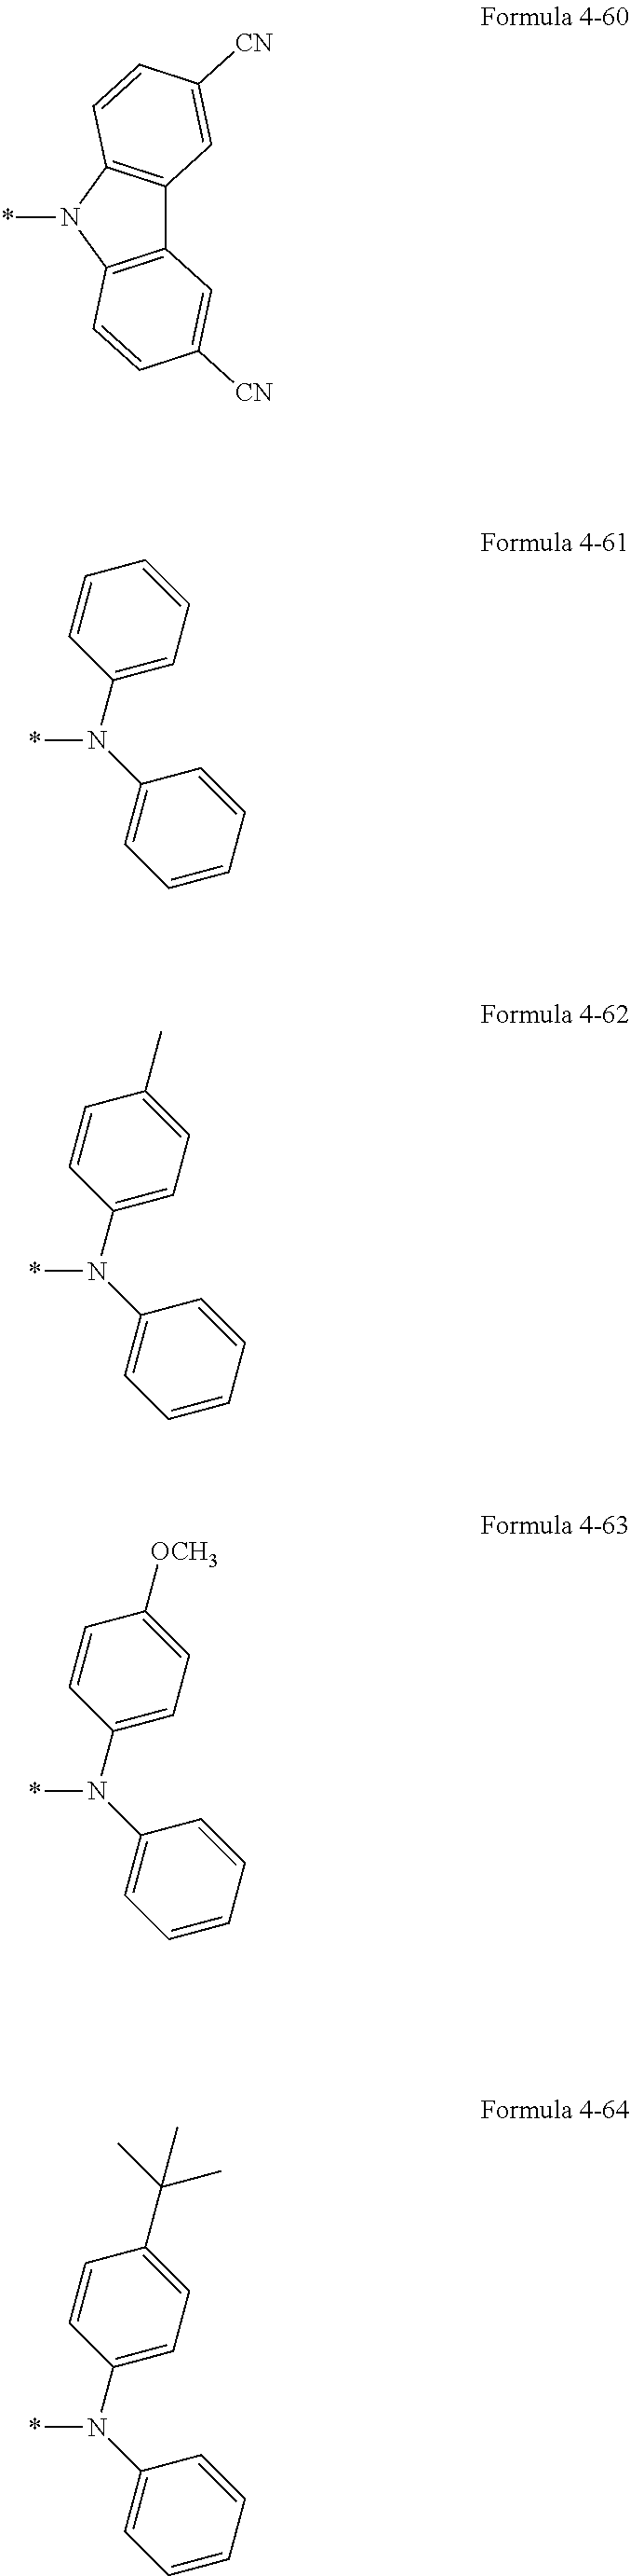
C12=C(N(*)C3=C1C=C([CN])C=C3)C=CC([CN])=C2.*N(C1=CC=CC=C1)C1=CC=CC=C1.*N(C1=CC=C(C)C=C1)C1=CC=CC=C1.*N(C1=CC=C([OCH3])C=C1)C1=CC=CC=C1.*N(C1=CC=C(C(C)(C)C)C=C1)C1=CC=CC=C1
